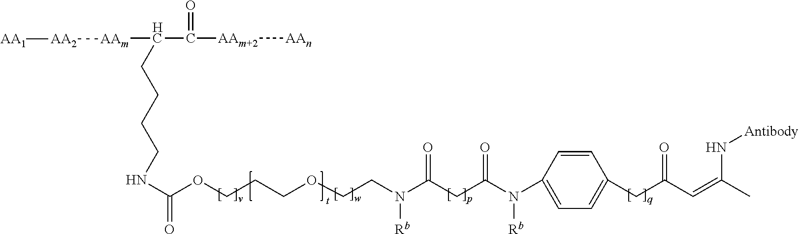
C1=CC(N(C(CC(N(CCOCCCOC(NCCCCC(C([AAm+2][AAn])=O)[AAm][AA2][AA1])=O)[Rb])=O)=O)[Rb])=CC=C1CC(C=C(C)N[Antibody])=O
